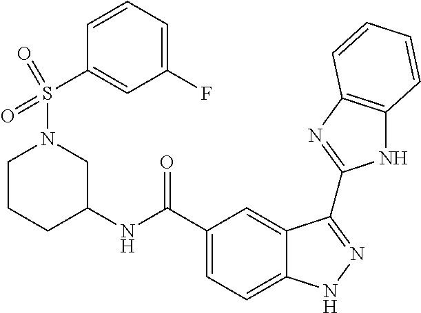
C1(C(NC2CCCN(S(C3=CC(F)=CC=C3)(=O)=O)C2)=O)=CC=C2C(=C1)C(C1=NC3=C(N1)C=CC=C3)=NN2
